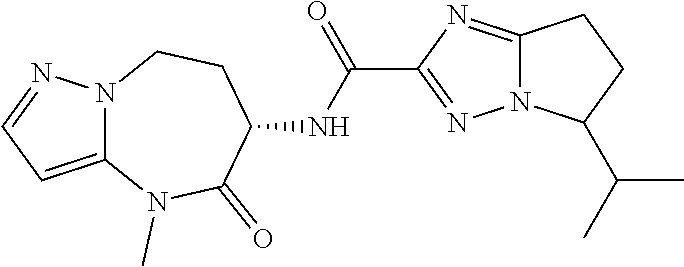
N12C(=NC(C(NC3CCN4C(=CC=N4)N(C)C3=O)=O)=N1)CCC2C(C)C
